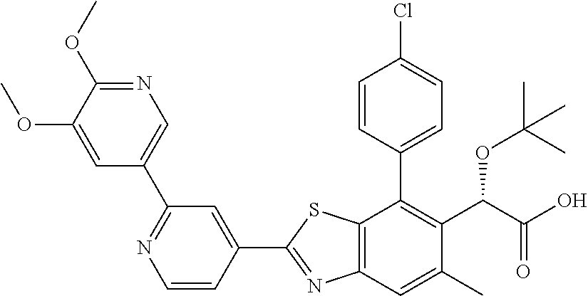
C1(C2=NC3=C(S2)C(C2=CC=C(Cl)C=C2)=C(C(OC(C)(C)C)C(=O)O)C(C)=C3)=CC(C2=CN=C(OC)C(OC)=C2)=NC=C1
